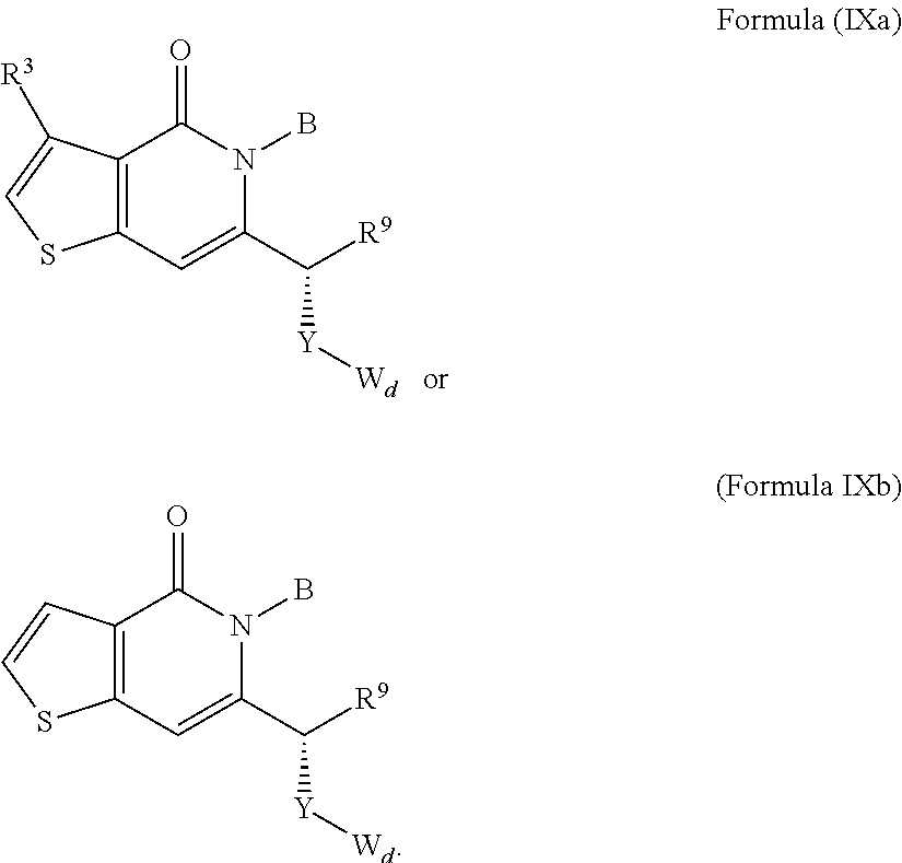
C12=C(C=C(C([R9])[Y][Wd])N(B)C1=O)SC=C2[R3].C12=C(C=C(C([R9])[Y][Wd])N(B)C1=O)SC=C2
